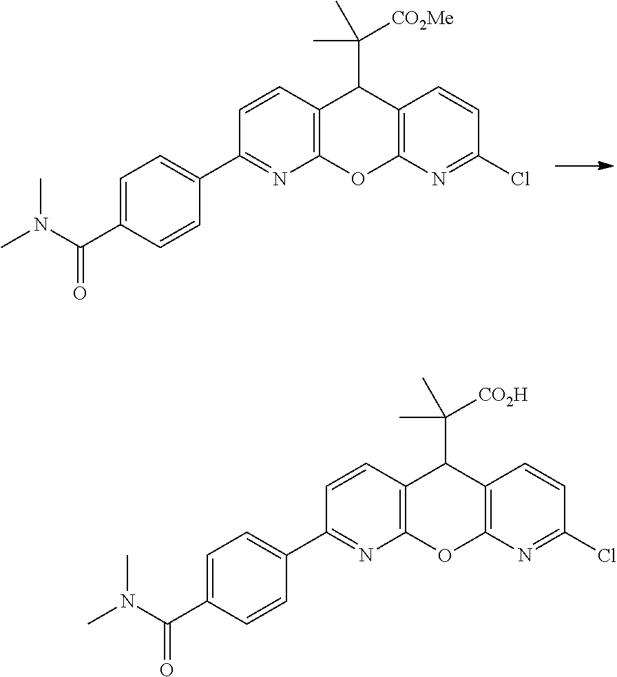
C1=C(C(N(C)C)=O)C=CC(C2=NC3=C(C=C2)C(C([CO2Me])(C)C)C2=C(O3)N=C(Cl)C=C2)=C1.C1=C(C(N(C)C)=O)C=CC(C2=NC3=C(C=C2)C(C(C)([CO2H])C)C2=C(O3)N=C(Cl)C=C2)=C1
